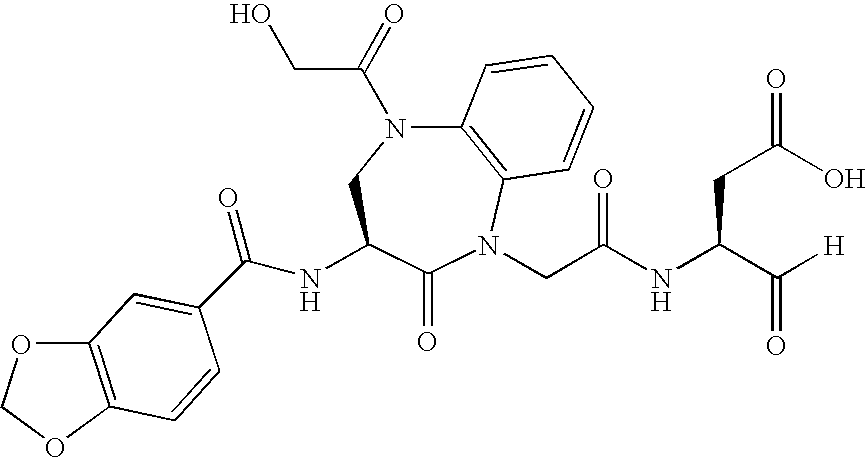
C12=C(N(CC(NC(C([H])=O)CC(=O)O)=O)C(=O)C(NC(C3=CC4=C(OCO4)C=C3)=O)CN1C(=O)CO)C=CC=C2
